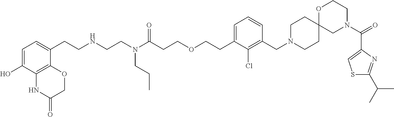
O=C(N1CCOC2(C1)CCN(CC1=C(Cl)C(CCOCCC(N(CCNCCC3=CC=C(O)C4=C3OCC(=O)N4)CCC)=O)=CC=C1)CC2)C1=CSC(C(C)C)=N1
